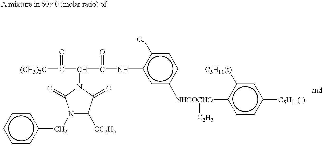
C1([OC2H5])C(=O)N(C(C([(CH3)3C])=O)C(Nc2cc([NHCOCHO](c3ccc([C5H11(t)])cc3[C5H11(t)])[C2H5])ccc2Cl)=O)C(=O)N1Cc1ccccc1
